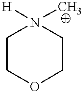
C1COCCN1(C)[H]
